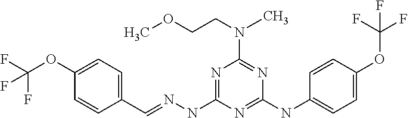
C1=CC(C=NNC2=NC(N(CCOC)C)=NC(NC3=CC=C(OC(F)(F)F)C=C3)=N2)=CC=C1OC(F)(F)F
